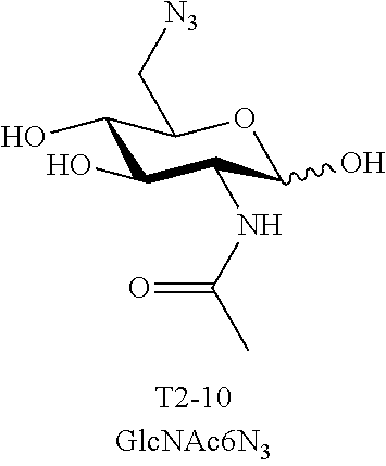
C1(O)C(O)C(NC(C)=O)C(O)OC1C[N3]
